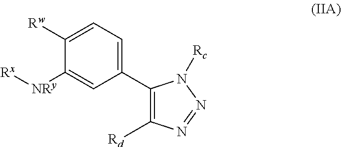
C1(C2=CC=C([Rw])C([NRy][Rx])=C2)=C([Rd])N=NN1[Rc]
